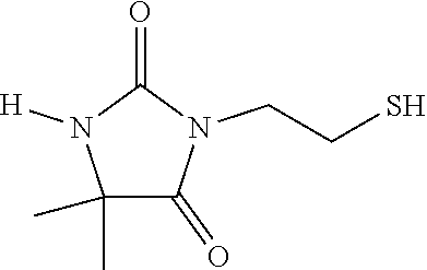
C1(C)(C)C(=O)N(CCS)C(=O)N1[H]
